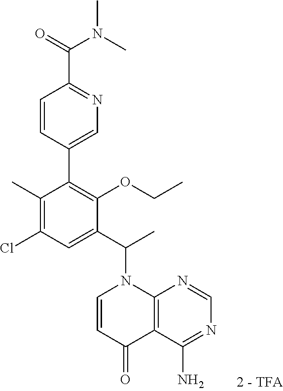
C1(C2=C(OCC)C(C(C)N3C=CC(=O)C4=C3N=CN=C4N)=CC(Cl)=C2C)=CN=C(C(N(C)C)=O)C=C1
